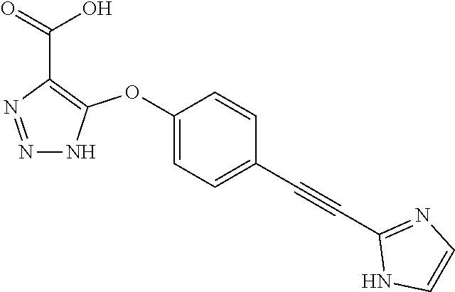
N1=NC(C(=O)O)=C(OC2=CC=C(C#CC3=NC=CN3)C=C2)N1
